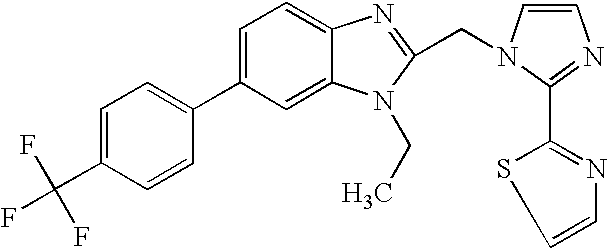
C1=C(C2=CC=C(C(F)(F)F)C=C2)C=C2C(=C1)N=C(CN1C=CN=C1C1=NC=CS1)N2CC
